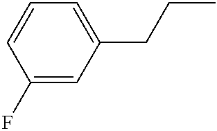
C1(F)=CC(CCC)=CC=C1
